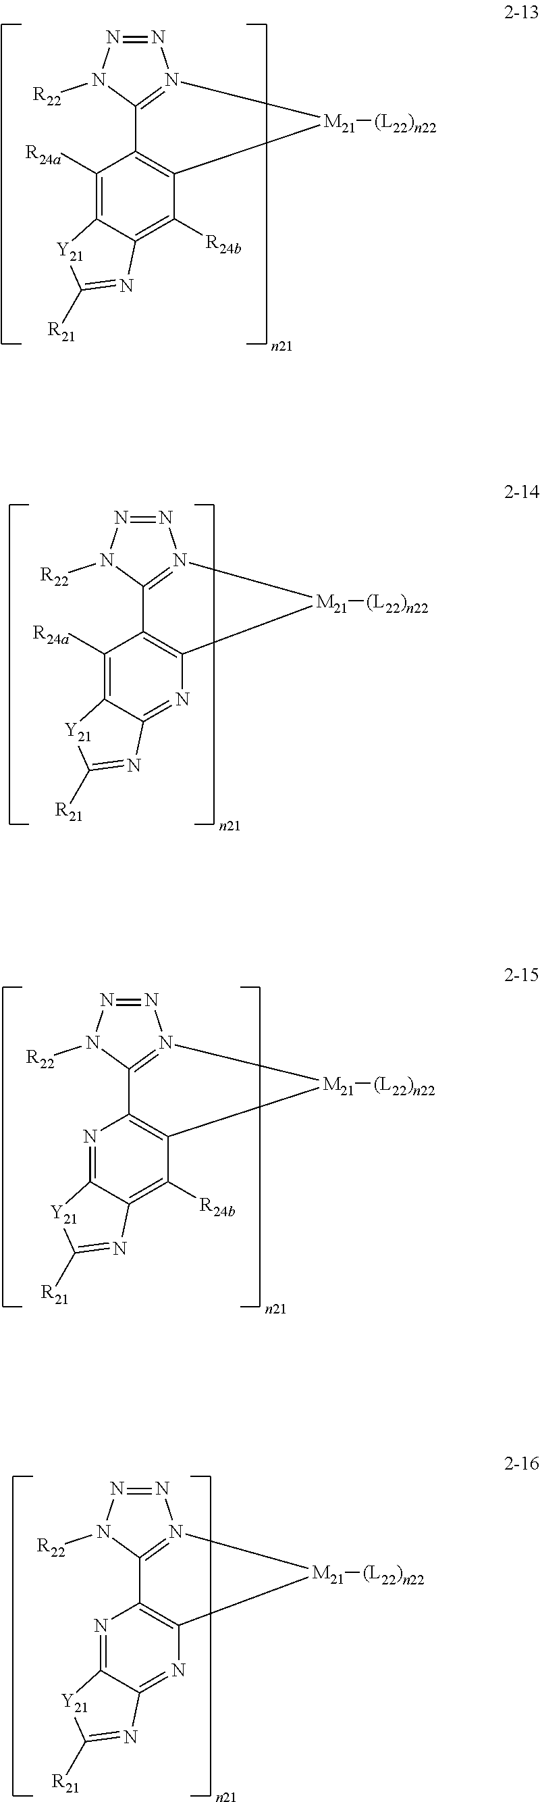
N1=NN([R22])C2=N1[M21]([(L22)n22])C1=C2C([R24a])=C2C(=C1[R24b])N=C([R21])[Y21]2.N1=NN([R22])C2=N1[M21]([(L22)n22])C1=C2C([R24a])=C2C(=N1)N=C([R21])[Y21]2.N1=NN([R22])C2=N1[M21]([(L22)n22])C1=C2N=C2C(=C1[R24b])N=C([R21])[Y21]2.N1=NN([R22])C2=N1[M21]([(L22)n22])C1=C2N=C2C(=N1)N=C([R21])[Y21]2
